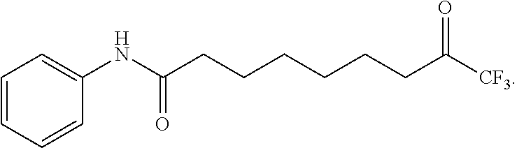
C1=CC=CC(NC(CCCCCCC([CF3])=O)=O)=C1
